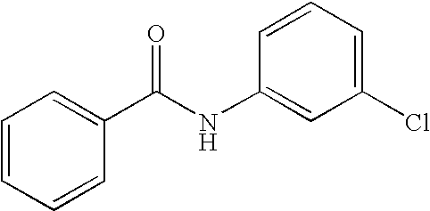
C1=CC=CC(C(NC2=CC(Cl)=CC=C2)=O)=C1
